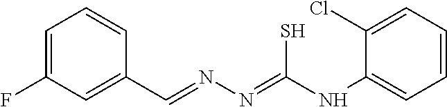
C1=C(F)C=C(C=NN=C(NC2=CC=CC=C2Cl)S)C=C1
